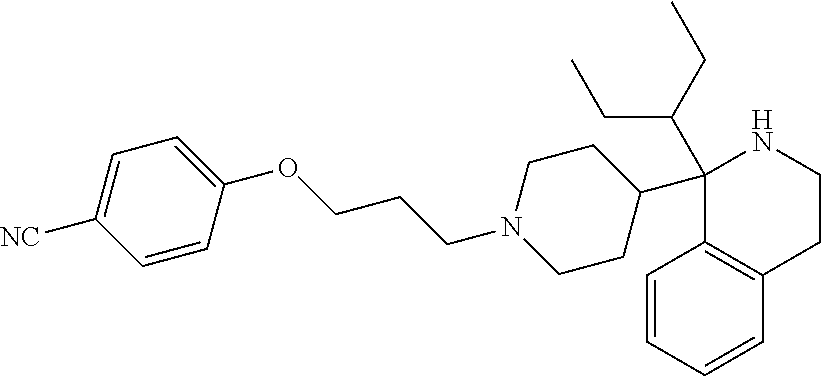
C1=CC=CC2=C1C(C1CCN(CCCOC3=CC=C([NC])C=C3)CC1)(C(CC)CC)NCC2
